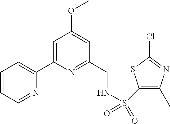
C1=CC=NC(C2=CC(OC)=CC(CNS(=O)(=O)C3=C(C)N=C(Cl)S3)=N2)=C1
